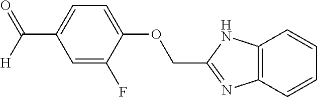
C1=C(OCC2=NC3=C(N2)C=CC=C3)C(F)=CC(C(=O)[H])=C1
